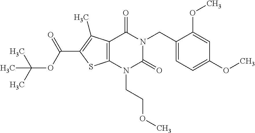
C12=C(N(CCOC)C(=O)N(CC3=CC=C(OC)C=C3OC)C1=O)SC(C(OC(C)(C)C)=O)=C2C
